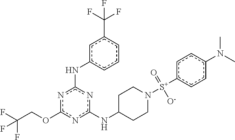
n1c(OCC(F)(F)F)nc(NC2CCN([S+](c3ccc(N(C)C)cc3)(=O)[O-])CC2)nc1Nc1cccc(C(F)(F)F)c1
